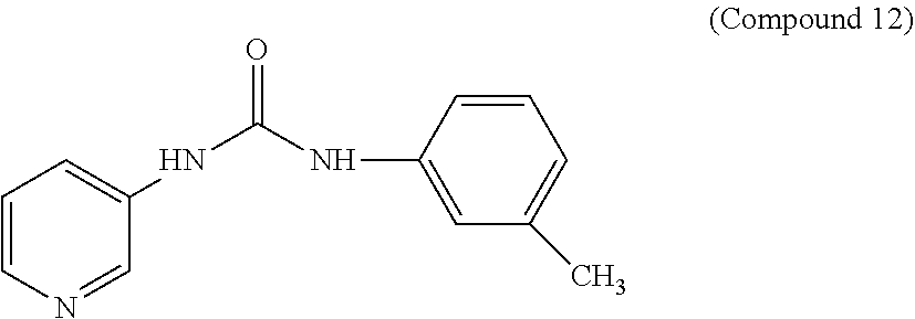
N(C(=O)NC1=CC(C)=CC=C1)C1=CC=CN=C1
